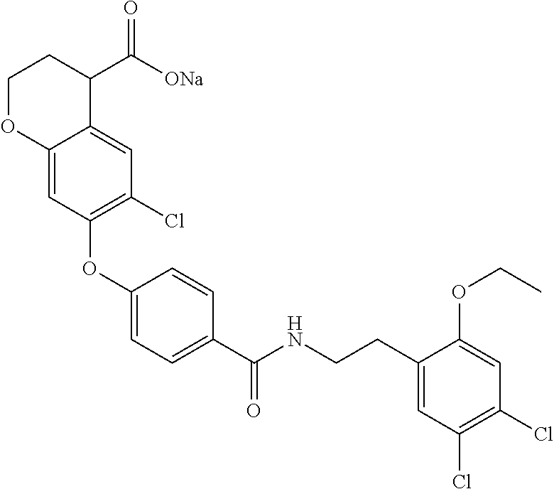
C12=CC(OC3=CC=C(C(NCCC4=CC(Cl)=C(Cl)C=C4OCC)=O)C=C3)=C(Cl)C=C1C(C([ONa])=O)CCO2
